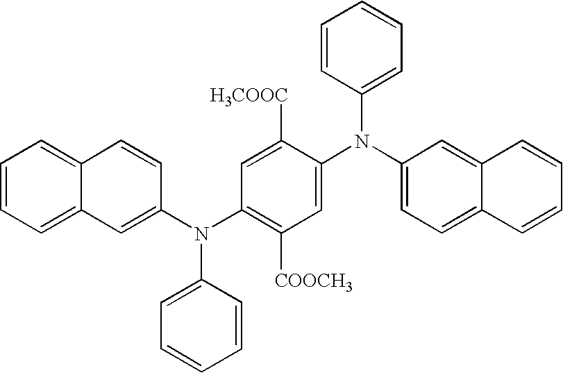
C1=C([H3COOC])C(N(C2=CC=C3C(=C2)C=CC=C3)C2=CC=CC=C2)=CC([COOCH3])=C1N(C1=CC2=CC=CC=C2C=C1)C1=CC=CC=C1
